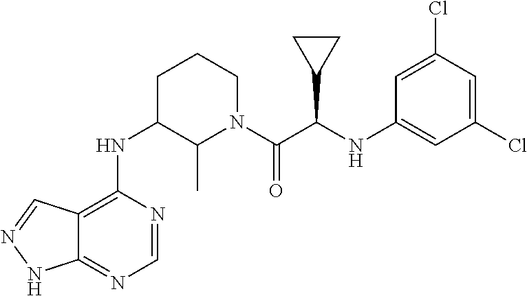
C12=C(NC3C(C)N(C(C(NC4=CC(Cl)=CC(Cl)=C4)C4CC4)=O)CCC3)N=CN=C1NN=C2
